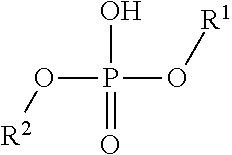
O(P(O[R1])(O)=O)[R2]
